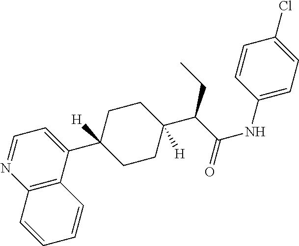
C12=C(C(C3([H])CCC(C(C(NC4=CC=C(Cl)C=C4)=O)CC)([H])CC3)=CC=N1)C=CC=C2
